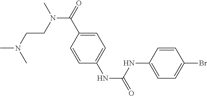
C1=C(C(N(C)CCN(C)C)=O)C=CC(NC(NC2=CC=C(Br)C=C2)=O)=C1
